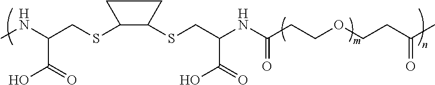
CNC(CSC1C(SCC(NC(CCOCCC(C)=O)=O)C(=O)O)CC1)C(=O)O
